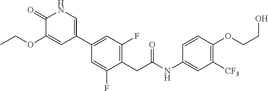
C1(C2=CNC(=O)C(OCC)=C2)=CC(F)=C(CC(NC2=CC([CF3])=C(OCCO)C=C2)=O)C(F)=C1
